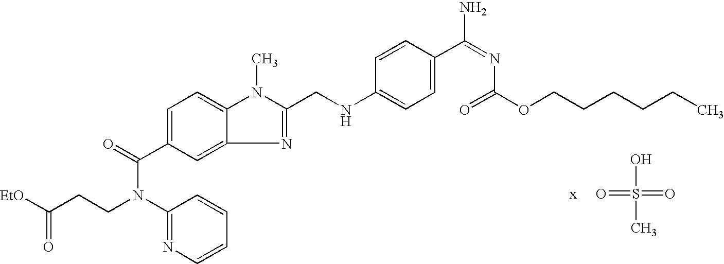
C1(N(CCC([EtO])=O)C(=O)C2=CC=C3C(=C2)N=C(CNC2=CC=C(C(=NC(OCCCCCC)=O)N)C=C2)N3C)=NC=CC=C1.[x     O]=S(=O)(O)C
